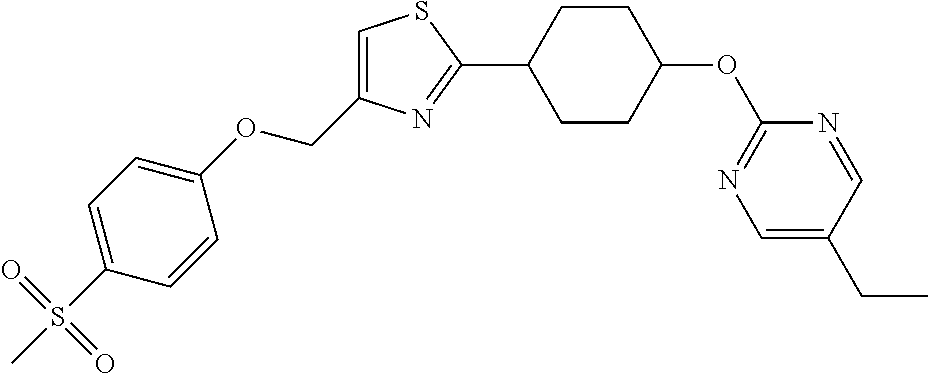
C1=C(COC2=CC=C(S(C)(=O)=O)C=C2)N=C(C2CCC(OC3=NC=C(CC)C=N3)CC2)S1
